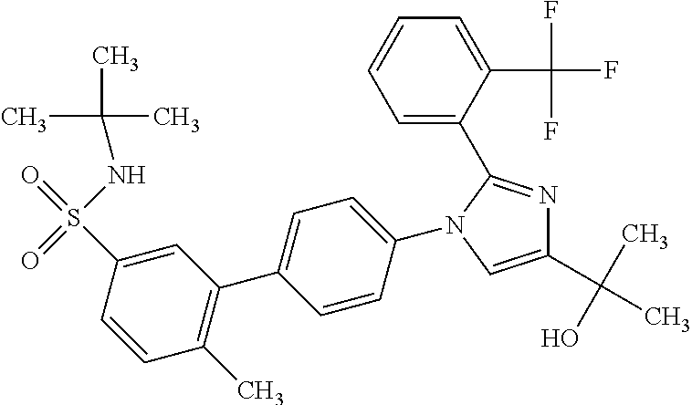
C1(C(C)(O)C)=CN(C2=CC=C(C3=C(C)C=CC(S(NC(C)(C)C)(=O)=O)=C3)C=C2)C(C2=CC=CC=C2C(F)(F)F)=N1
